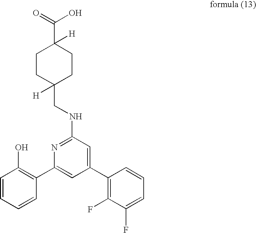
C1(C2=C(O)C=CC=C2)=CC(C2=C(F)C(F)=CC=C2)=CC(NCC2([H])CCC(C(=O)O)([H])CC2)=N1
